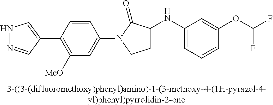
N1N=CC(C2=C([OMe])C=C(N3CCC(NC4=CC=CC(OC(F)F)=C4)C3=O)C=C2)=C1
